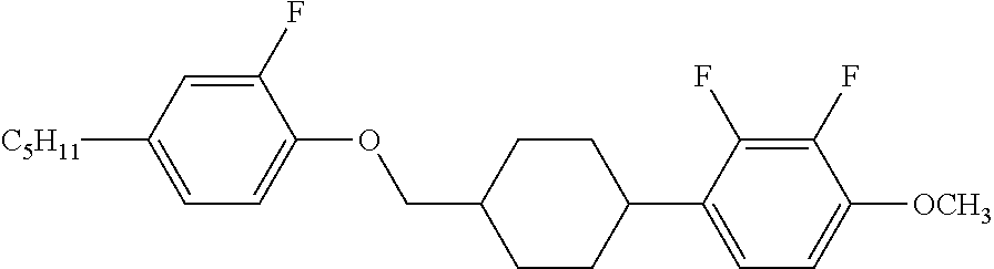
C1(F)=CC([C5H11])=CC=C1OCC1CCC(C2=CC=C([OCH3])C(F)=C2F)CC1
